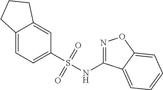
C12=CC=C(S(NC3=NOC4=CC=CC=C34)(=O)=O)C=C1CCC2
